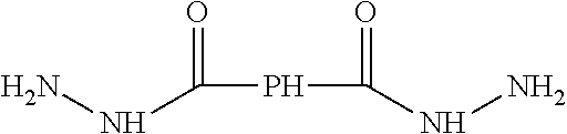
C(PC(NN)=O)(=O)NN
